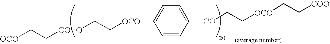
[OCO]CC[CO].OCC[OCO]C1=CC=C([CO]CC[OCO]CC[COO])C=C1
